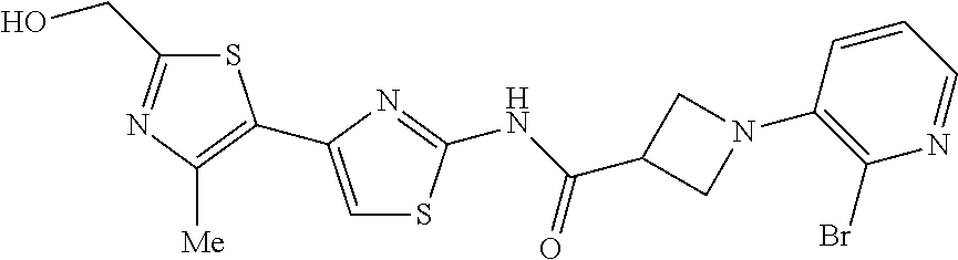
S1C(CO)=NC([Me])=C1C1=CSC(NC(C2CN(C3=C(Br)N=CC=C3)C2)=O)=N1
